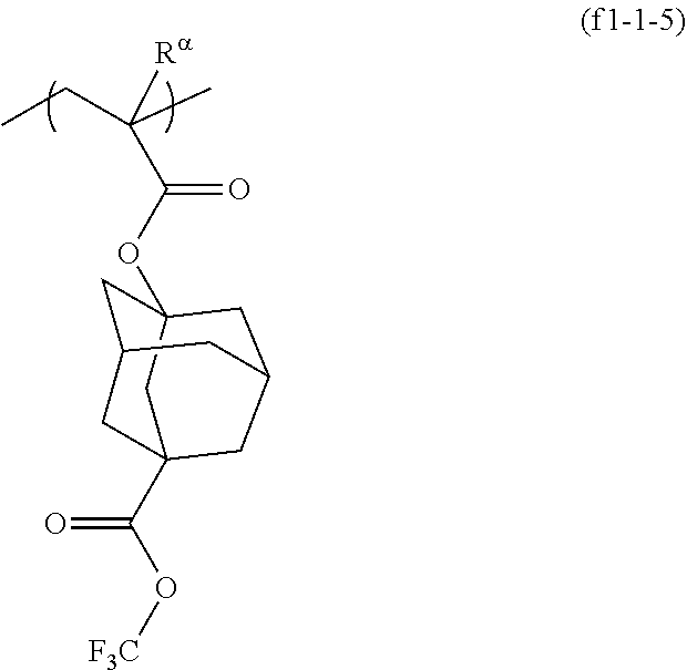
C(C(OC12CC3CC(C(O[F3C])=O)(C1)CC(C2)C3)=O)(CC)(C)[Ra]
